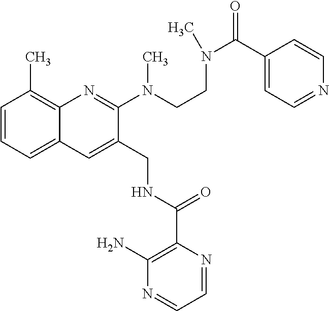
C1=CC=C2C(=C1C)N=C(N(C)CCN(C(C1=CC=NC=C1)=O)C)C(CNC(C1=C(N)N=CC=N1)=O)=C2
